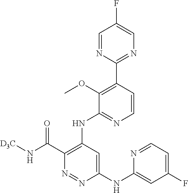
C1(C2=C(OC)C(NC3=C(C(N[D3C])=O)N=NC(NC4=CC(F)=CC=N4)=C3)=NC=C2)=NC=C(F)C=N1
